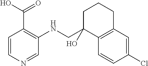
C1=CN=CC(NCC2(O)C3=C(CCC2)C=C(Cl)C=C3)=C1C(O)=O
